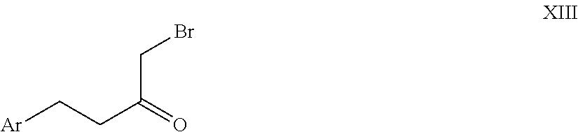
BrCC(CC[Ar])=O
